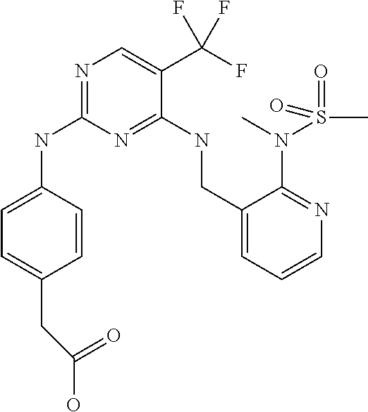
C1=CC(NC2=NC=C(C(F)(F)F)C(NCC3=CC=CN=C3N(S(C)(=O)=O)C)=N2)=CC=C1CC(=O)O
